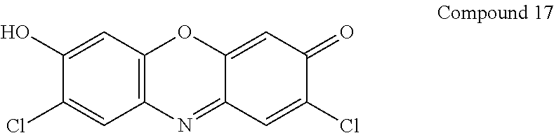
C1(O)=CC2=C(C=C1Cl)N=C1C(=CC(=O)C(Cl)=C1)O2
